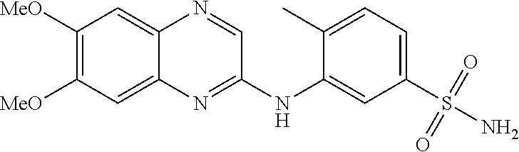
C1(NC2=NC3=CC([MeO])=C([MeO])C=C3N=C2)=CC(S(N)(=O)=O)=CC=C1C
